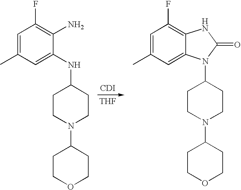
[CDI].[THF].C1=C(C)C=C(NC2CCN(C3CCOCC3)CC2)C(N)=C1F.C1=C(C)C=C2C(=C1F)NC(=O)N2C1CCN(C2CCOCC2)CC1
